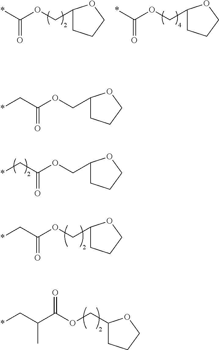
C(OCC1CCCO1)(C*)=O.C(OCC1CCCO1)(C*)=O.C(OCC1CCCO1)(C*)=O.C(=O)(*)OCC1CCCO1.C(=O)(*)OCC1CCCO1.C(C(OCC1CCCO1)=O)(C*)C
